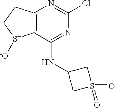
C12=C(C(NC3CS(=O)(=O)C3)=NC(Cl)=N1)[S+]([-O])CC2
